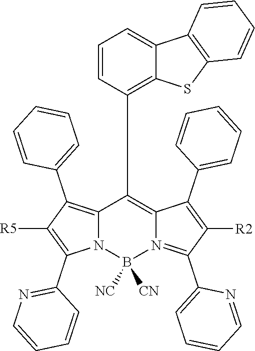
C12=C(C3=CC=CC=C3)C([R5])=C(C3=NC=CC=C3)N1B([NC])([CN])N1=C(C3=CC=CC=N3)C([R2])=C(C3=CC=CC=C3)C1=C2C1=C2C(=CC=C1)C1=C(S2)C=CC=C1
